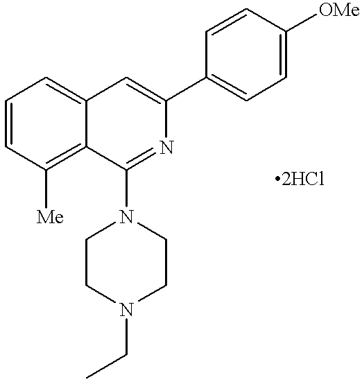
C12=CC=CC([Me])=C1C(N1CCN(CC)CC1)=NC(C1=CC=C([OMe])C=C1)=C2
